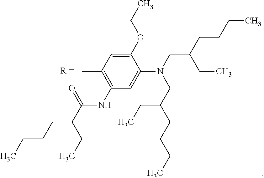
C1(C)=C(NC(=O)C(CCCC)CC)C=C(N(CC(CCCC)CC)CC(CCCC)CC)C(OCC)=C1
